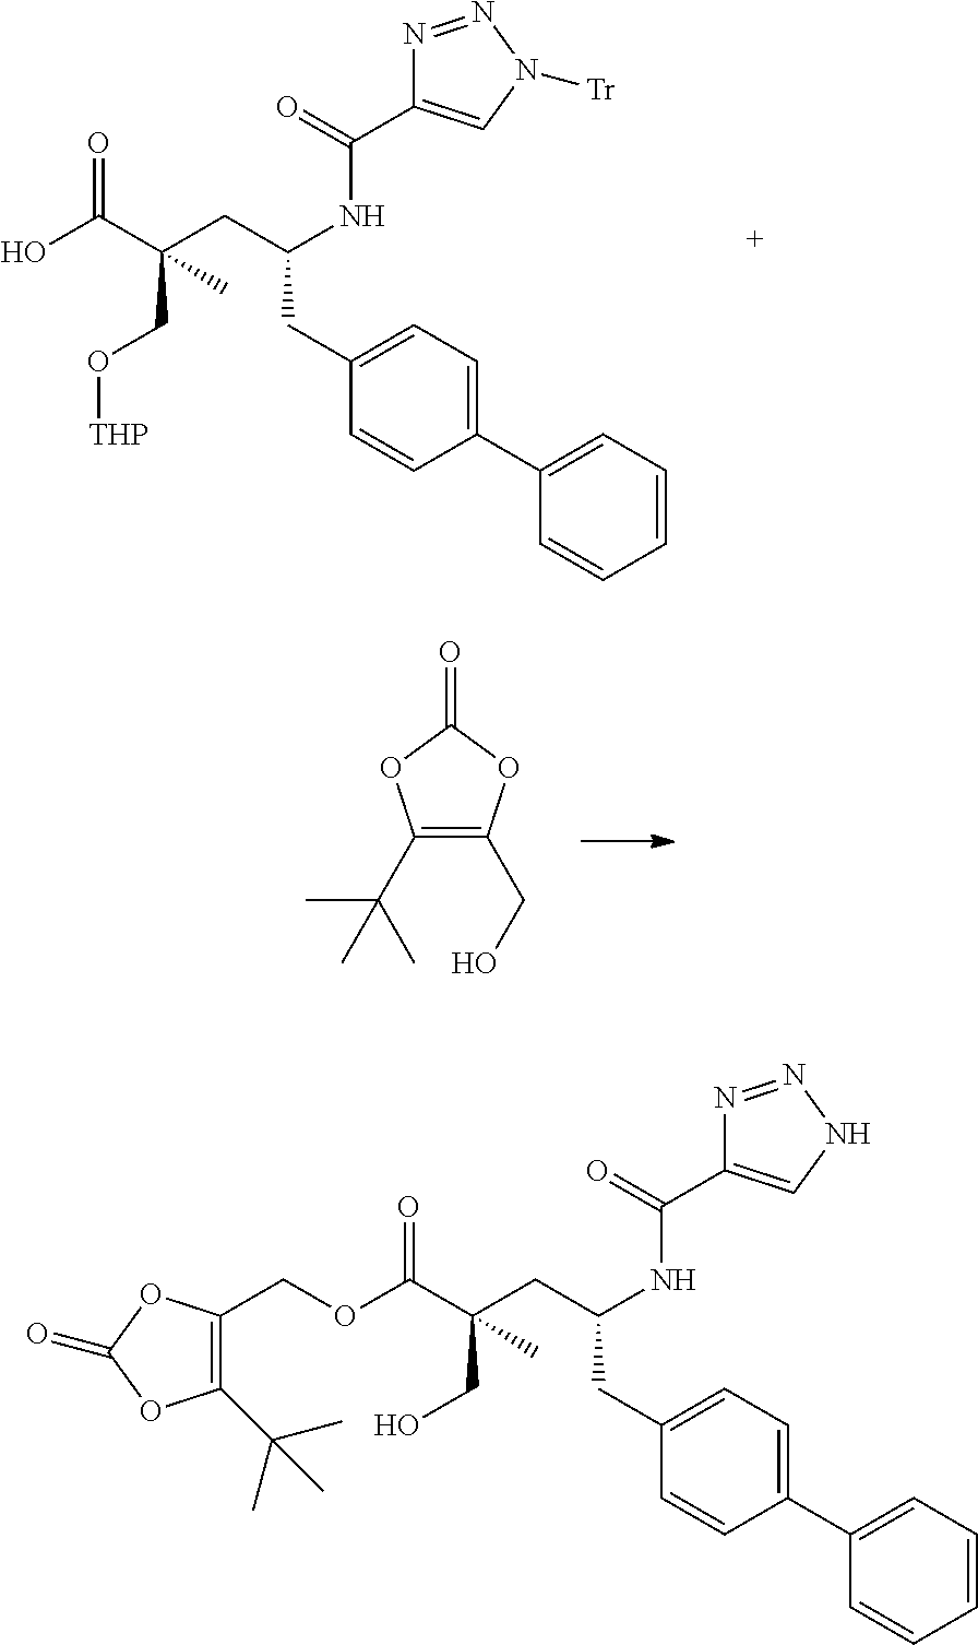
OC(C(CC(NC(=O)C1=CN([Tr])N=N1)CC1=CC=C(C2=CC=CC=C2)C=C1)(CO[THP])C)=O.C1(C(C)(C)C)=C(CO)OC(=O)O1.O(C(C(CC(NC(=O)C1=CNN=N1)CC1=CC=C(C2=CC=CC=C2)C=C1)(CO)C)=O)CC1=C(C(C)(C)C)OC(=O)O1
